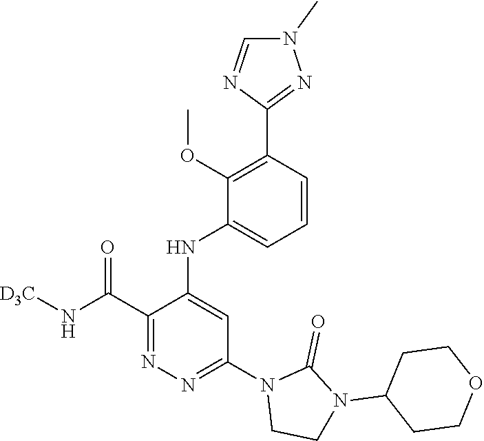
C1=CC(C2=NN(C)C=N2)=C(OC)C(NC2=CC(N3CCN(C4CCOCC4)C3=O)=NN=C2C(N[D3C])=O)=C1
